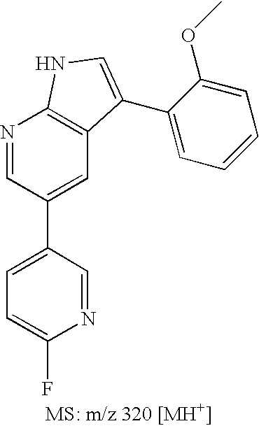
C1=C(C2=CC3=C(N=C2)NC=C3C2=CC=CC=C2OC)C=NC(F)=C1
